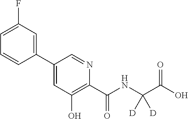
C1(C2=CC(O)=C(C(NC(C(O)=O)([D])[D])=O)N=C2)=CC(F)=CC=C1
